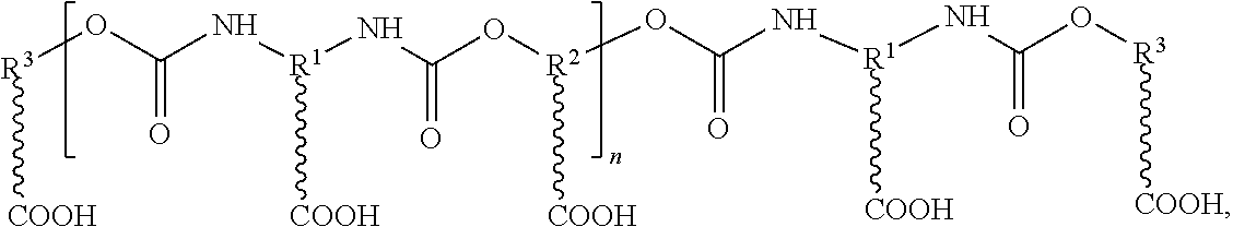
O(C(N[R1](NC(O[R2](OC(N[R1](NC(O[R3][COOH])=O)[COOH])=O)[COOH])=O)[COOH])=O)[R3][COOH]
